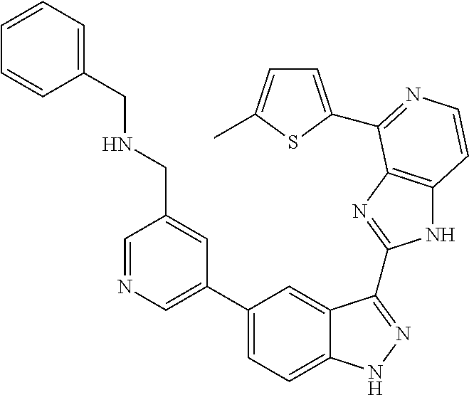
C1(C2=CN=CC(CNCC3=CC=CC=C3)=C2)=CC=C2C(=C1)C(C1=NC3=C(N1)C=CN=C3C1=CC=C(C)S1)=NN2
